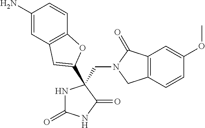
C(N1CC2=C(C1=O)C=C(OC)C=C2)C1(C2=CC3=C(C=CC(N)=C3)O2)NC(=O)NC1=O
